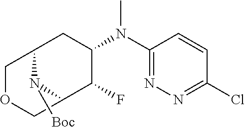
C1(N(C2=NN=C(Cl)C=C2)C)CC2COCC(C1F)N2[Boc]
